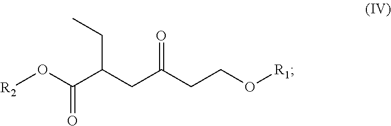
O(C(C(CC(CCO[R1])=O)CC)=O)[R2]
